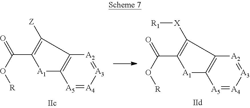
[R]OC(C1=C([Z])C2=C([A1]1)[A5]=[A4][A3]=[A2]2)=O.[R]OC(C1=C([X][R1])C2=C([A1]1)[A5]=[A4][A3]=[A2]2)=O
